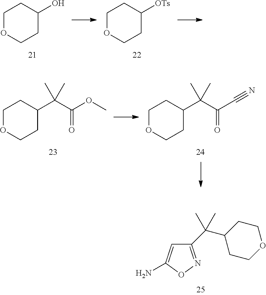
C1(C(C2CCOCC2)(C)C)=NOC(N)=C1.C1OCCC(O)C1.C1OCCC([OTs])C1.C1OCCC(C(C(OC)=O)(C)C)C1.C1OCCC(C(C(C#N)=O)(C)C)C1
